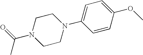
C(N1CCN(C2=CC=C(OC)C=C2)CC1)(C)=O
